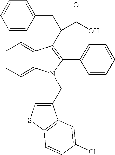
C1=CC=C2C(=C1)N(CC1=CSC3=C1C=C(Cl)C=C3)C(C1=CC=CC=C1)=C2C(C(O)=O)CC1=CC=CC=C1
